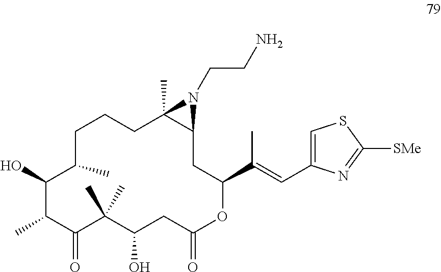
C1(O)C(C)C(=O)C(C)(C)C(O)CC(=O)OC(C(C)=CC2=CSC([SMe])=N2)CC2C(C)(CCCC1C)N2CCN
